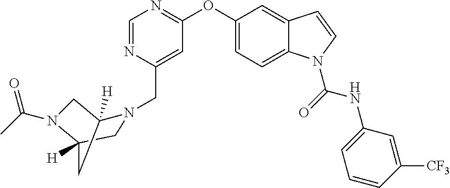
C1=NC(CN2C3([H])CN(C(C)=O)C([H])(C2)C3)=CC(OC2=CC=C3C(=C2)C=CN3C(NC2=CC=CC([CF3])=C2)=O)=N1
